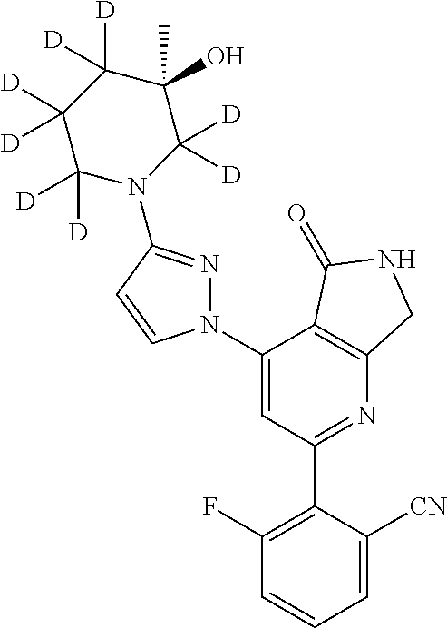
C1(C2=C(F)C=CC=C2[CN])=NC2=C(C(N3N=C(N4C([D])([D])C(C)(O)C([D])([D])C([D])([D])C4([D])[D])C=C3)=C1)C(=O)NC2
